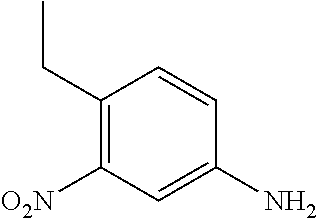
C1(CC)=C([O2N])C=C(N)C=C1
